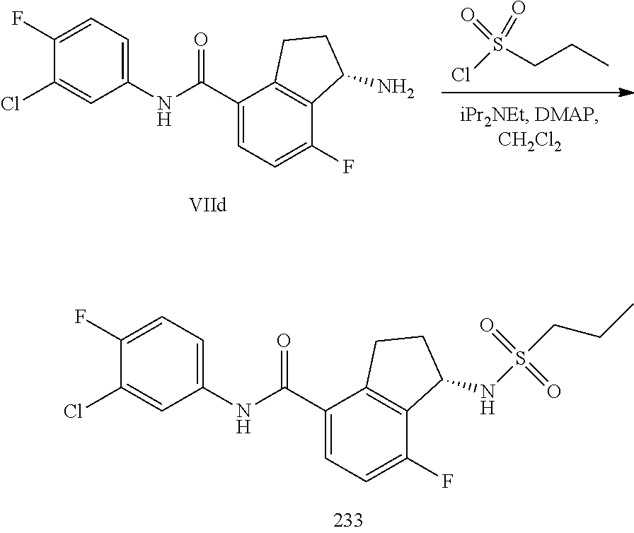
N(S(=O)(=O)CCC)C1C2=C(C(C(NC3=CC=C(F)C(Cl)=C3)=O)=CC=C2F)CC1.ClS(=O)(=O)CCC.C1(Cl)=CC(NC(C2=CC=C(F)C3=C2CCC3N)=O)=CC=C1F
